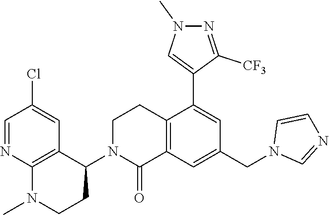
C12=C(C=C(CN3C=NC=C3)C=C1C1=CN(C)N=C1[CF3])C(=O)N(C1C3=C(N(C)CC1)N=CC(Cl)=C3)CC2
